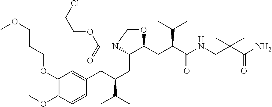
C1(OCCCOC)=C(OC)C=CC(CC(CC2C(CC(C(NCC(C(N)=O)(C)C)=O)C(C)C)OCN2C(=O)OCCCl)C(C)C)=C1
